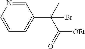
C1=CC=C(C(C)(C(=O)[OEt])Br)C=N1
